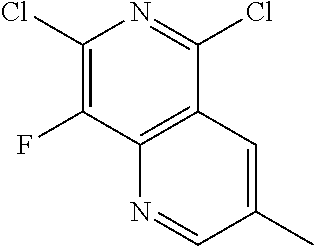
ClC1=NC(Cl)=C(F)C2=C1C=C(C)C=N2
